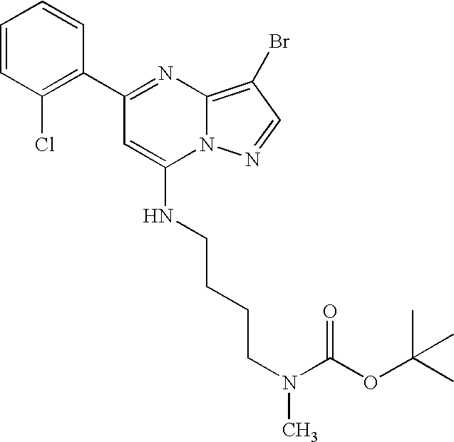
C1(C2=NC3=C(Br)C=NN3C(NCCCCN(C(OC(C)(C)C)=O)C)=C2)=C(Cl)C=CC=C1
